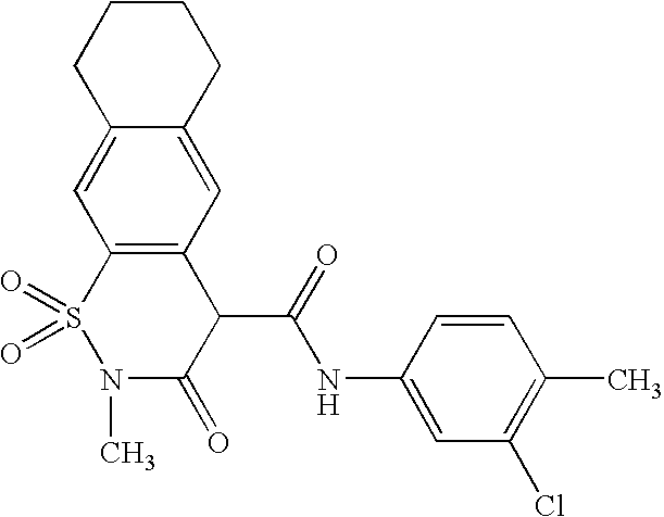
C1=CC(C)=C(Cl)C=C1NC(C1C(=O)N(C)S(=O)(=O)C2=C1C=C1C(=C2)CCCC1)=O
